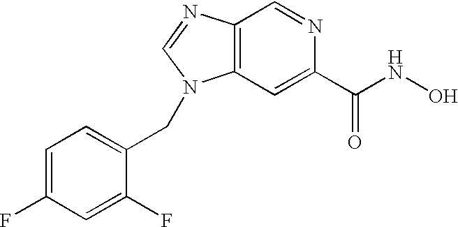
C12=C(N=CN1CC1=CC=C(F)C=C1F)C=NC(C(NO)=O)=C2
